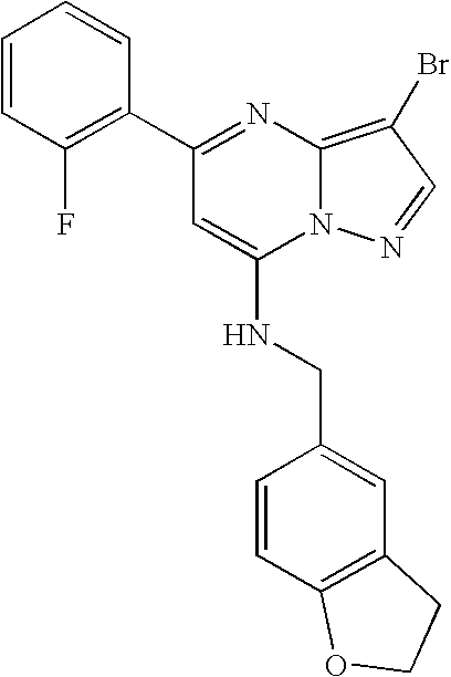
C1(C2=NC3=C(Br)C=NN3C(NCC3=CC4=C(C=C3)OCC4)=C2)=C(F)C=CC=C1
